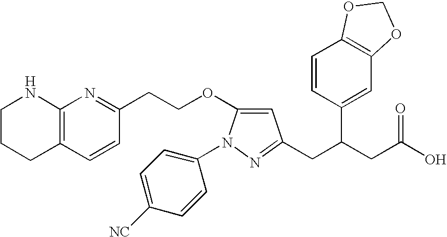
C1CCC2=C(N1)N=C(CCOC1=CC(CC(CC(O)=O)C3=CC4=C(C=C3)OCO4)=NN1C1=CC=C([NC])C=C1)C=C2
